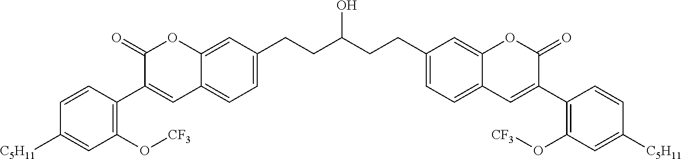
C1(CCC(CCC2=CC=C3C(=C2)OC(=O)C(C2=C(O[CF3])C=C([C5H11])C=C2)=C3)O)=CC=C2C(=C1)OC(=O)C(C1=C(O[CF3])C=C([C5H11])C=C1)=C2
